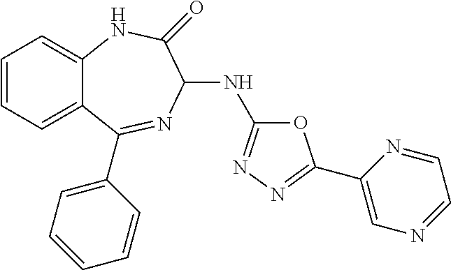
C1=CC=C2C(=C1)NC(=O)C(NC1=NN=C(C3=CN=CC=N3)O1)N=C2C1=CC=CC=C1
